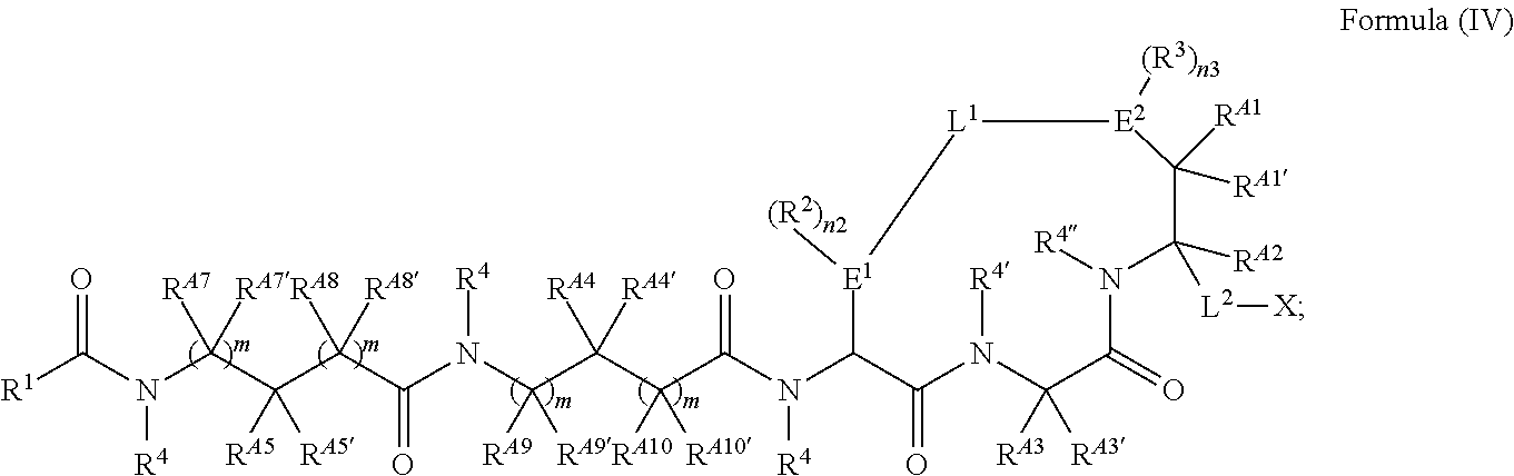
[R1]C(N(C(C(C(C(N(C(C(C(C(N(C1C(=O)N([R4])C([RA3])([RA3])C(=O)N([R4])C([L2][X])([RA2])C([RA1])([RA1])[E2]([(R3)n3])[L1][E1]1[(R2)n2])[R4])=O)([RA10])[RA10])([RA4])[RA4])([RA9])[RA9])[R4])=O)([RA8])[RA8])([RA5])[RA5])([RA7])[RA7])[R4])=O
